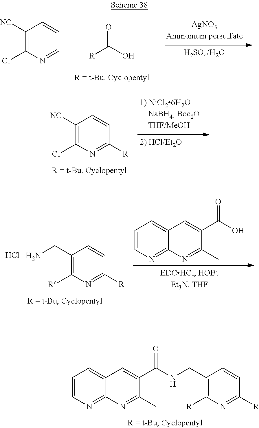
[R]C(=O)O.C1([NC])=C(Cl)N=CC=C1.C1([NC])=C(Cl)N=C([R])C=C1.C1(CN)=C([R])N=C([R])C=C1.Cl.C1=CN=C2C(=C1)C=C(C(=O)O)C(C)=N2.C1=CN=C2C(=C1)C=C(C(=O)NCC1=C([R])N=C([R])C=C1)C(C)=N2
